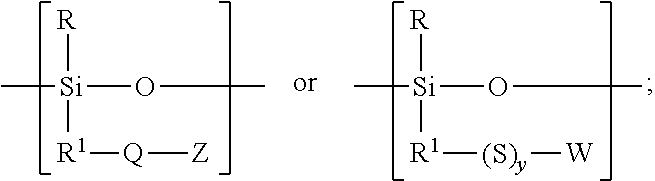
C[Si](OC)([R])[R1][Q][Z].C[Si](OC)([R])[R1][(S)y][W]
